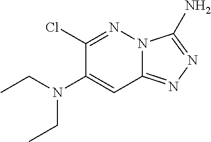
C1(Cl)=NN2C(=NN=C2N)C=C1N(CC)CC
